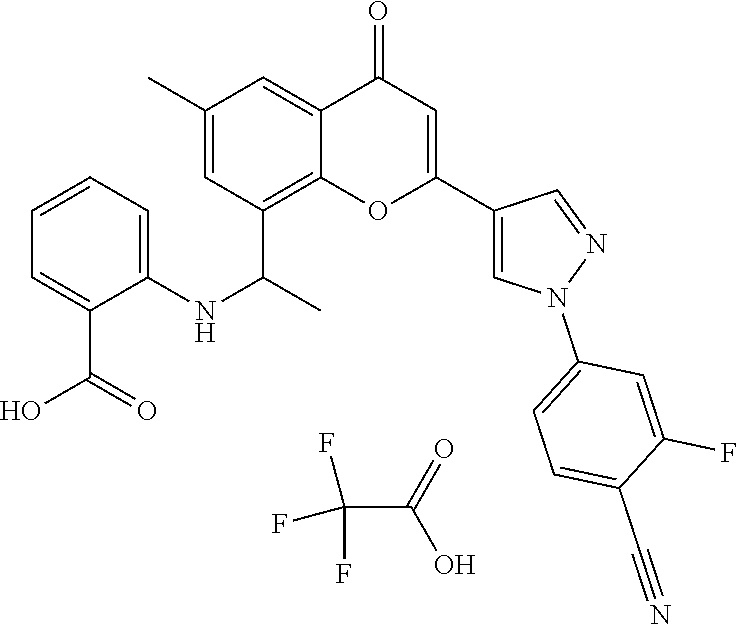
C12=C(C(C)NC3=CC=CC=C3C(O)=O)C=C(C)C=C1C(=O)C=C(C1=CN(C3=CC=C(C#N)C(F)=C3)N=C1)O2.C(C(O)=O)(F)(F)F
